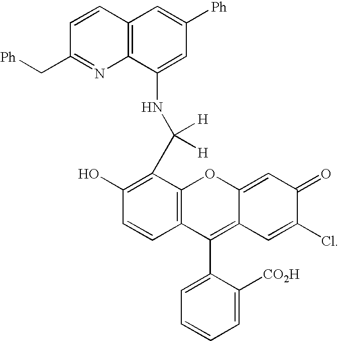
N(C(C1=C(O)C=CC2=C1OC1=CC(=O)C(Cl)=CC1=C2C1=CC=CC=C1[CO2H])([H])[H])C1=CC([Ph])=CC2=C1N=C(C[Ph])C=C2
